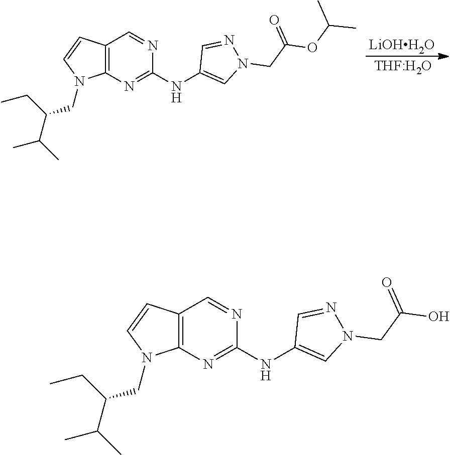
[LiOHH2O].[THF:H2O].C12=C(N=C(NC3=CN(CC(OC(C)C)=O)N=C3)N=C1)N(CC(C(C)C)CC)C=C2.C12=C(N=C(NC3=CN(CC(O)=O)N=C3)N=C1)N(CC(C(C)C)CC)C=C2
